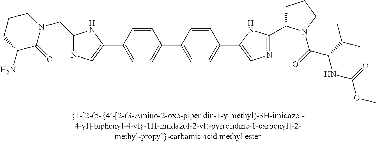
C1=CC(C2=CN=C(CN3CCCC(N)C3=O)N2)=CC=C1C1=CC=C(C2=CN=C(C3CCCN3C(=O)C(C(C)C)NC(OC)=O)N2)C=C1
